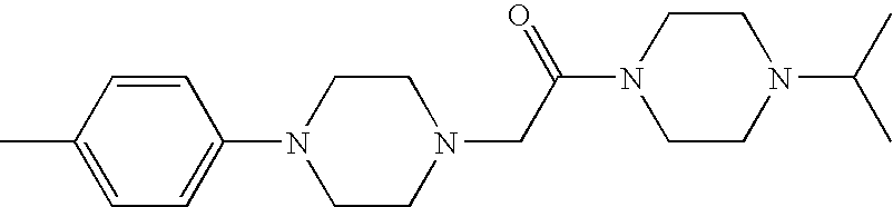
C1=CC(C)=CC=C1N1CCN(CC(N2CCN(C(C)C)CC2)=O)CC1
